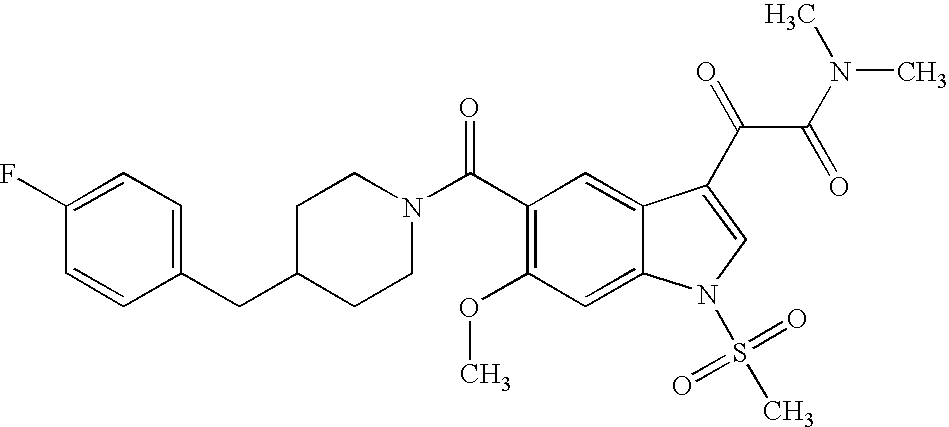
C1(F)=CC=C(CC2CCN(C(C3=C(OC)C=C4C(=C3)C(C(C(N(C)C)=O)=O)=CN4S(=O)(=O)C)=O)CC2)C=C1
